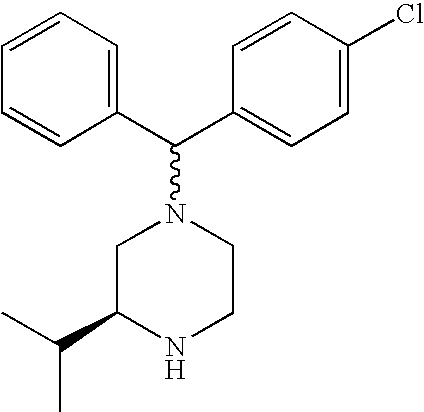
C1=CC=CC(C(C2=CC=C(Cl)C=C2)N2CC(C(C)C)NCC2)=C1
